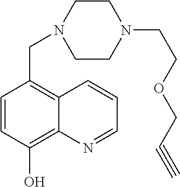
C1=CC(O)=C2C(=C1CN1CCN(CCOCC#C)CC1)C=CC=N2
